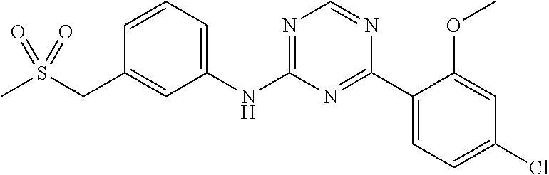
C1(NC2=NC=NC(C3=CC=C(Cl)C=C3OC)=N2)=CC=CC(CS(C)(=O)=O)=C1
